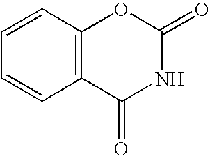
C12=C(C=CC=C1)OC(=O)NC2=O
